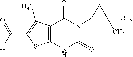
C12=C(NC(=O)N(C3C(C)(C)C3)C1=O)SC(C([H])=O)=C2C
